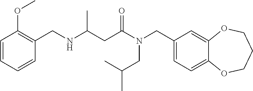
C1(CN(C(=O)CC(NCC2=C(OC)C=CC=C2)C)CC(C)C)=CC=C2C(=C1)OCCCO2
